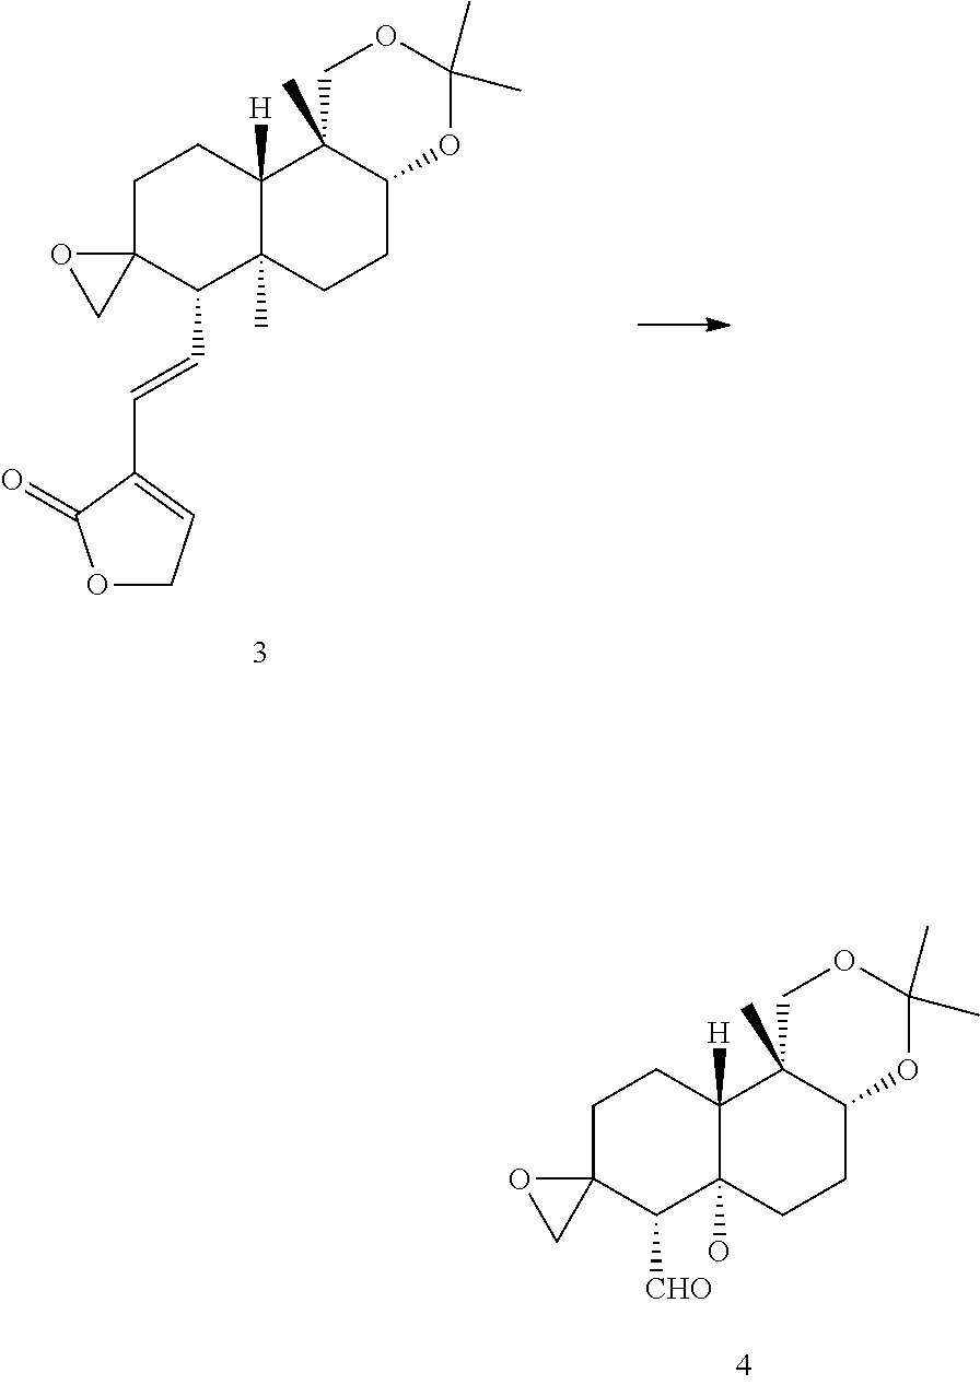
C1C2(C(C=CC3=CCOC3=O)C3(C)C([H])(C1)C1(C)C(CC3)OC(C)(C)OC1)OC2.C1C2(C([CHO])C3(O)C([H])(C1)C1(C)C(CC3)OC(C)(C)OC1)OC2
